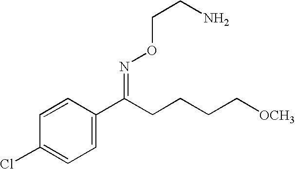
C1=CC(C(CCCC[OCH3])=NOCCN)=CC=C1Cl
